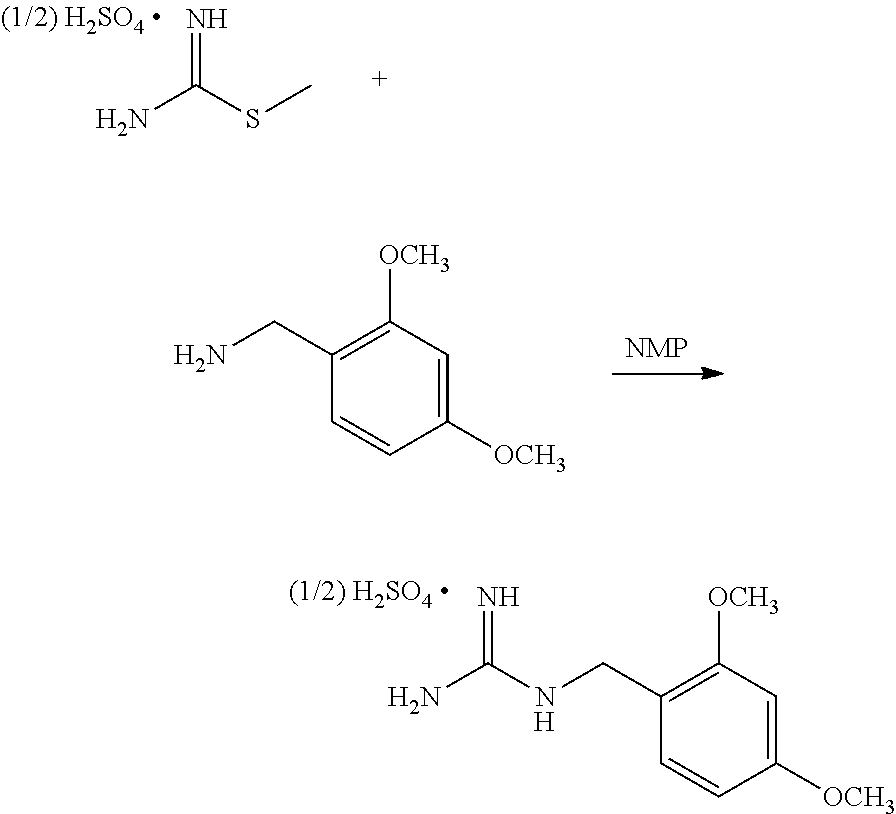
N=C(SC)N.C1=CC([OCH3])=CC([OCH3])=C1CN.C1=CC([OCH3])=CC([OCH3])=C1CNC(=N)N.[H]
